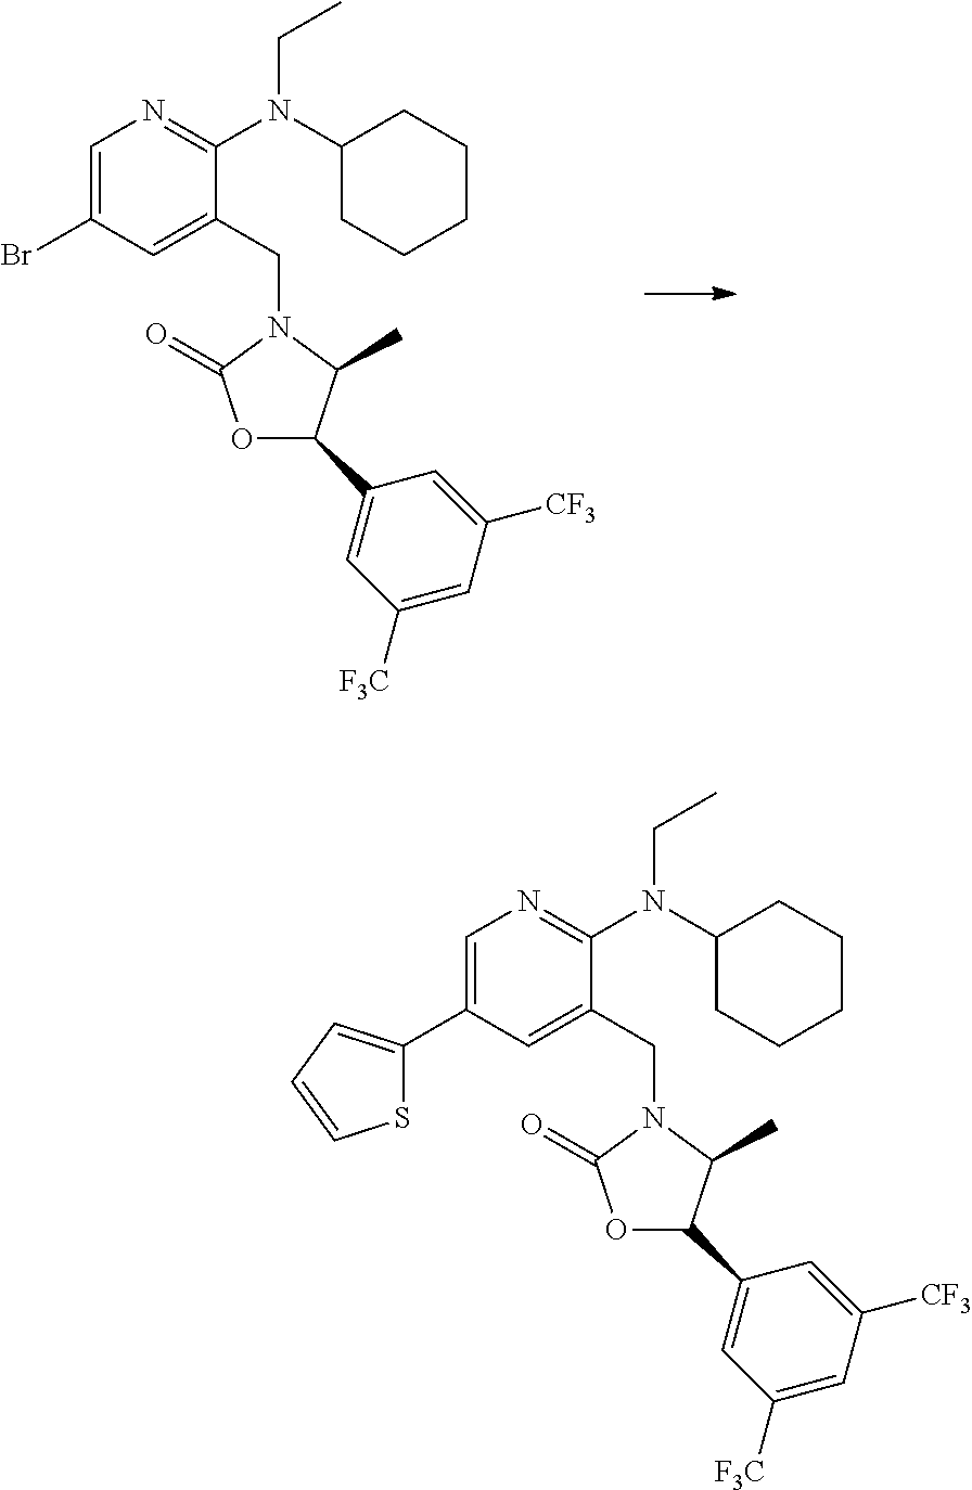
C1=C(Br)C=C(CN2C(=O)OC(C3=CC([F3C])=CC([CF3])=C3)C2C)C(N(C2CCCCC2)CC)=N1.C1=C(C2=CC=CS2)C=C(CN2C(=O)OC(C3=CC([F3C])=CC([CF3])=C3)C2C)C(N(C2CCCCC2)CC)=N1
